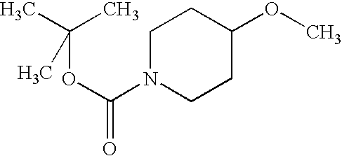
C1N(C(OC(C)(C)C)=O)CCC(OC)C1
